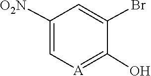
C1([O2N])=C[A]=C(O)C(Br)=C1
